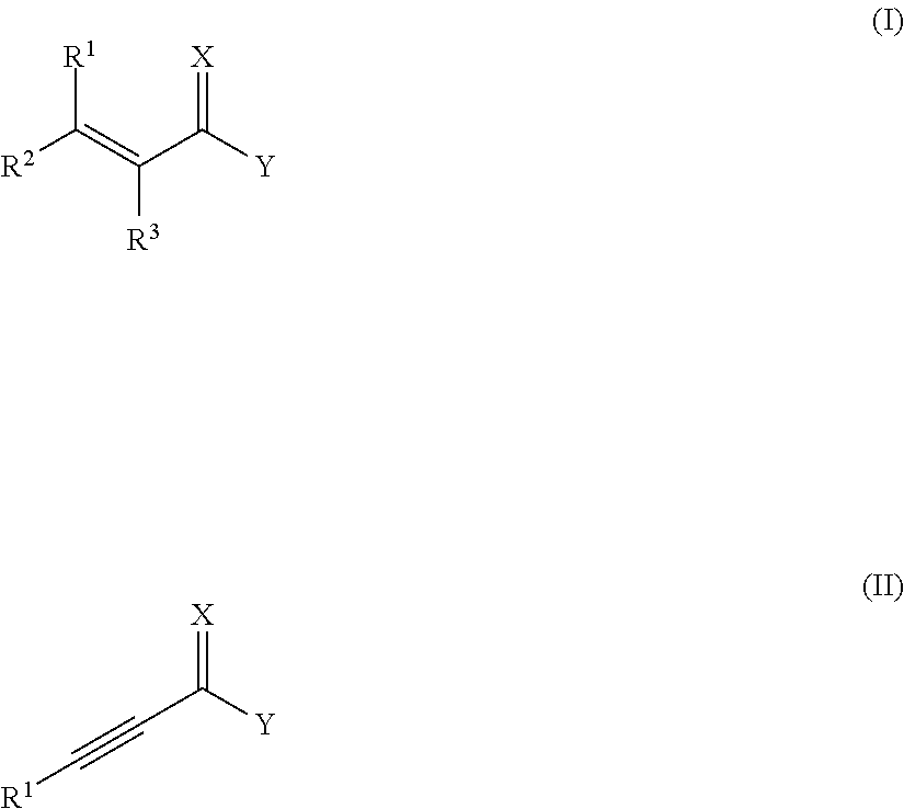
[R2]C(=C(C([Y])=[X])[R3])[R1].[X]=C([Y])C#C[R1]
